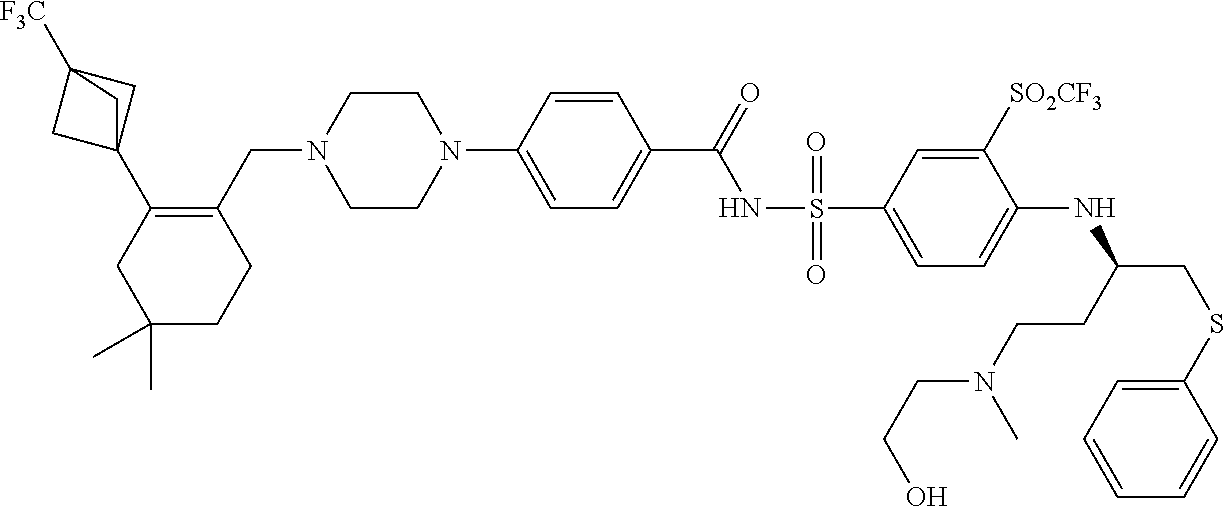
C1=CC(N2CCN(CC3=C(C45CC([F3C])(C4)C5)CC(C)(C)CC3)CC2)=CC=C1C(=O)NS(C1=CC=C(NC(CSC2=CC=CC=C2)CCN(CCO)C)C([SO2CF3])=C1)(=O)=O
